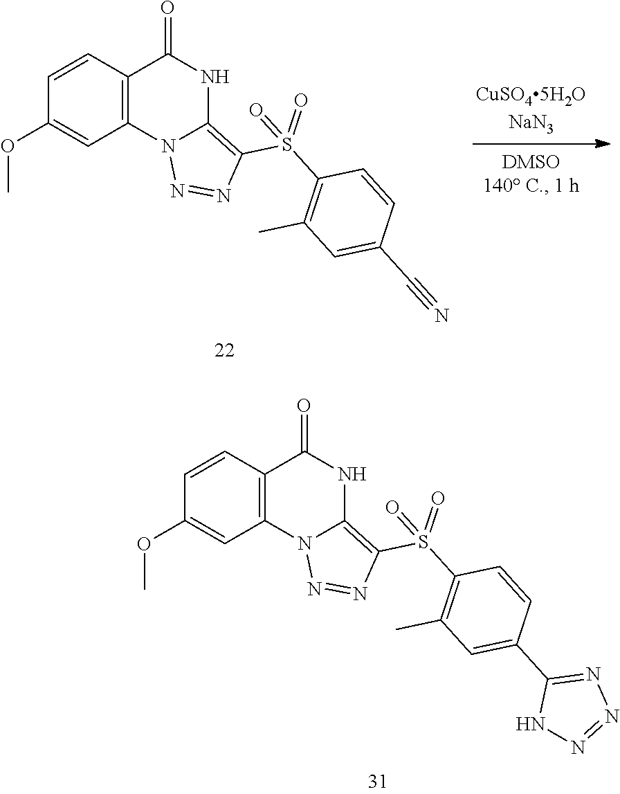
C12=C(C=CC(OC)=C1)C(=O)NC1=C(S(C3=C(C)C=C(C#N)C=C3)(=O)=O)N=NN21.C12=C(C=CC(OC)=C1)C(=O)NC1=C(S(C3=C(C)C=C(C4=NN=NN4)C=C3)(=O)=O)N=NN21
